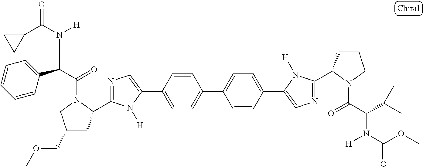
C1(C2=CN=C(C3CC(COC)CN3C(=O)C(C3=CC=CC=C3)N([H])C(C3CC3)=O)N2[H])=CC=C(C2=CC=C(C3=CN=C(C4CCCN4C(C(C(C)C)N(C(OC)=O)[H])=O)N3[H])C=C2)C=C1
